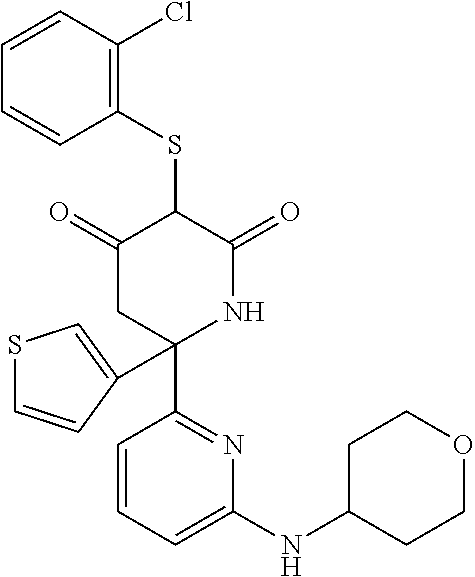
C1(SC2C(=O)CC(C3=NC(NC4CCOCC4)=CC=C3)(C3=CSC=C3)NC2=O)=C(Cl)C=CC=C1
